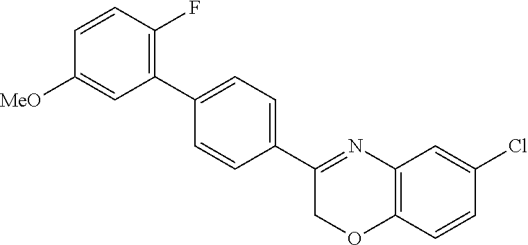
C1(C2=C(F)C=CC([MeO])=C2)=CC=C(C2=NC3=C(OC2)C=CC(Cl)=C3)C=C1
